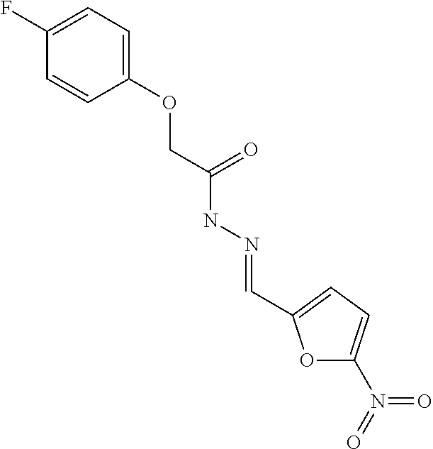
C1(F)=CC=C(OCC(NN=CC2=CC=C(N(=O)=O)O2)=O)C=C1
